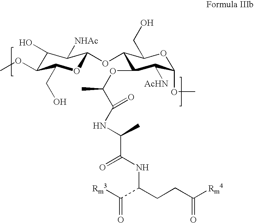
C1(O)C(OC)C(CO)OC(OC2C(OC(C(NC(C)C(NC(CCC([Rm4])=O)C([Rm3])=O)=O)=O)C)C([AcHN])C(OC)OC2CO)C1[NHAc]
